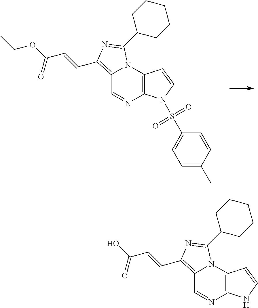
C12=C(C=CC(OCC)=O)N=C(C3CCCCC3)N1C1=C(N=C2)N(S(C2=CC=C(C)C=C2)(=O)=O)C=C1.C12=C(C=CC(O)=O)N=C(C3CCCCC3)N1C1=C(N=C2)NC=C1
